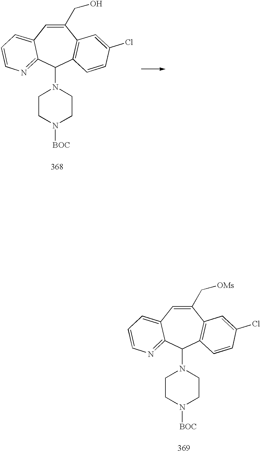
C1(C[OMs])=CC2=CC=CN=C2C(N2CCN([BOC])CC2)C2=C1C=C(Cl)C=C2.C1(CO)=CC2=CC=CN=C2C(N2CCN([BOC])CC2)C2=C1C=C(Cl)C=C2
